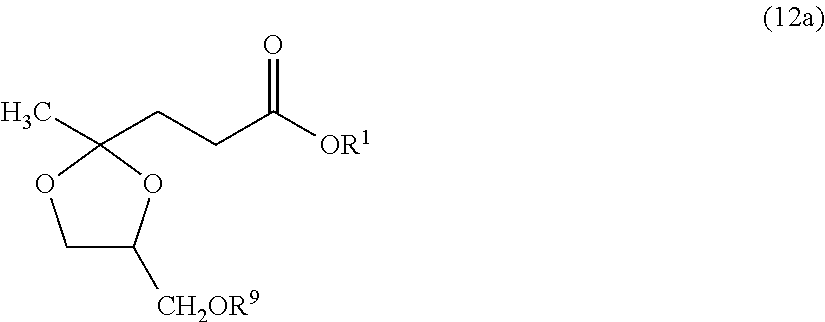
C1C([CH2OR9])OC(CCC([OR1])=O)(C)O1
